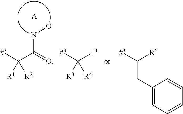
[#3]C(C(=O)NO)([R2])[R1].[A].[#3]C([T1])([R4])[R3].[#3]C([R5])CC1=CC=CC=C1
